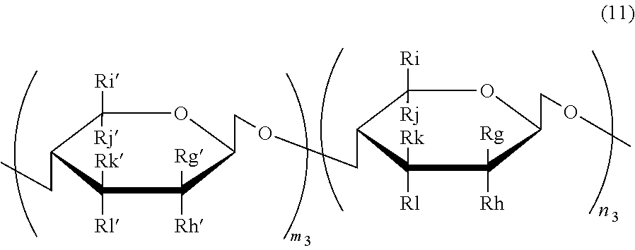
C1([Ri])([Rj])C(CC)C([Rl])([Rk])C([Rg])([Rh])C(COCC2C([Ri])([Rj])OC(COC)C([Rg])([Rh])C2([Rl])[Rk])O1
